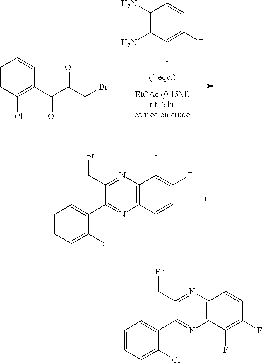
C1(N)=C(N)C(F)=C(F)C=C1.C1=CC(Cl)=C(C(C(CBr)=O)=O)C=C1.C1(CBr)=NC2=C(N=C1C1=CC=CC=C1Cl)C=CC(F)=C2F.C1(CBr)=NC2=C(N=C1C1=CC=CC=C1Cl)C(F)=C(F)C=C2
